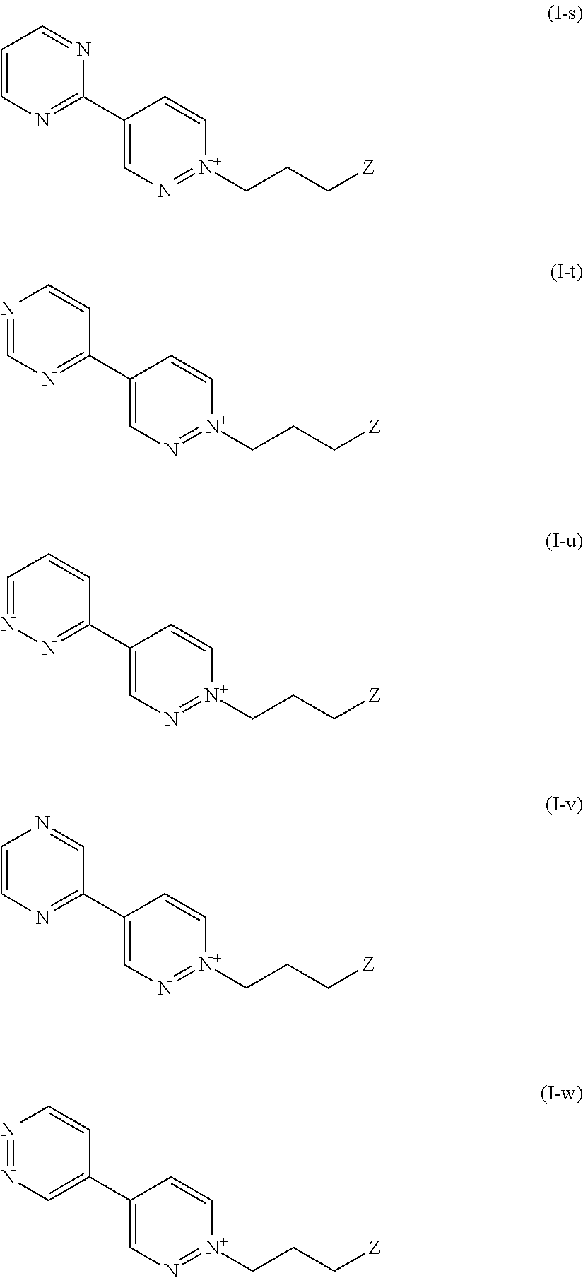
C1=CC=NC(C2=CN=[N+](CCC[Z])C=C2)=N1.C1=NC=CC(C2=CN=[N+](CCC[Z])C=C2)=N1.N1=CC=CC(C2=CN=[N+](CCC[Z])C=C2)=N1.C1=CN=CC(C2=CN=[N+](CCC[Z])C=C2)=N1.N1=NC=CC(C2=CN=[N+](CCC[Z])C=C2)=C1
